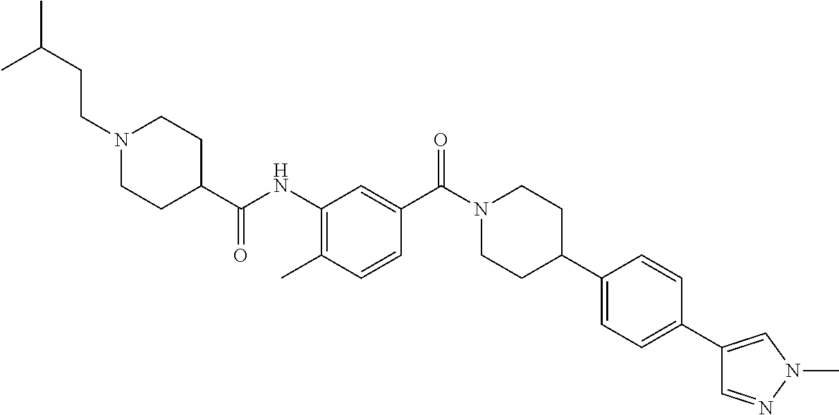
N(C1=C(C)C=CC(C(=O)N2CCC(C3=CC=C(C4=CN(C)N=C4)C=C3)CC2)=C1)C(C1CCN(CCC(C)C)CC1)=O
